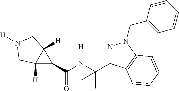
C12([H])C(C(=O)N([H])C(C)(C)C3=NN(CC4=CC=CC=C4)C4=C3C=CC=C4)C1([H])CN([H])C2
